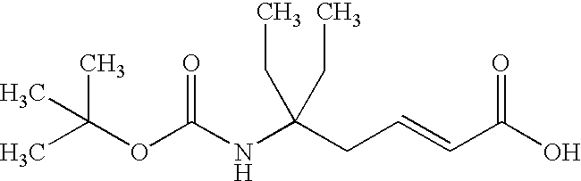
CC(OC(NC(CC=CC(O)=O)(CC)CC)=O)(C)C
